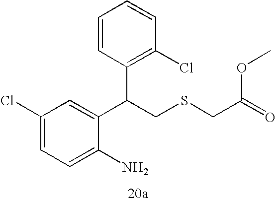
C1=C(N)C(C(CSCC(OC)=O)C2=C(Cl)C=CC=C2)=CC(Cl)=C1
